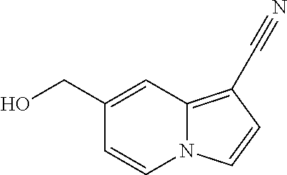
N12C(=C(C#N)C=C1)C=C(CO)C=C2
